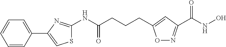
S1C(NC(=O)CCCC2=CC(C(=O)NO)=NO2)=NC(C2=CC=CC=C2)=C1
